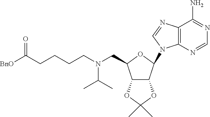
C(C1C2C(C(N3C4=C(C(N)=NC=N4)N=C3)O1)OC(C)(C)O2)N(CCCCC([BnO])=O)C(C)C
